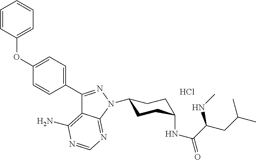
C1=CC(OC2=CC=C(C3=NN(C4CCC(NC(C(CC(C)C)NC)=O)CC4)C4=NC=NC(N)=C34)C=C2)=CC=C1.Cl
